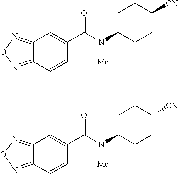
C1C(N(C(C2=CC3=NON=C3C=C2)=O)[Me])CCC([CN])C1.C1C(N(C(C2=CC3=NON=C3C=C2)=O)[Me])CCC([CN])C1
